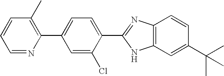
C1=NC(C2=CC=C(C3=NC4=C(N3)C=C(C(C)(C)C)C=C4)C(Cl)=C2)=C(C)C=C1
